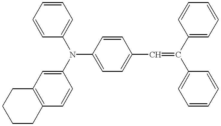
C1=CC(N(C2=CC3=C(C=C2)CCCC3)C2=CC=C(C=C(C3=CC=CC=C3)C3=CC=CC=C3)C=C2)=CC=C1
